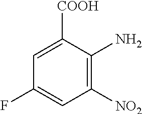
C1=C([COOH])C(N)=C([NO2])C=C1F
